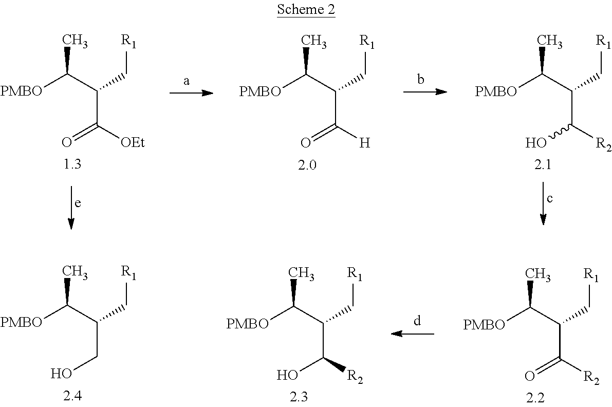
[PMBO]C(C(C[R1])C([OEt])=O)C.[PMBO]C(C(C[R1])C([H])=O)C.[PMBO]C(C(C[R1])C([R2])O)C.[PMBO]C(C(C[R1])CO)C.[PMBO]C(C(C[R1])C([R2])O)C.[PMBO]C(C(C[R1])C([R2])=O)C
